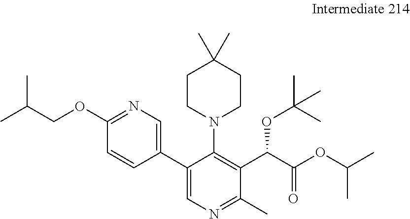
CC(COC1=NC=C(C2=CN=C(C)C(C(C(OC(C)C)=O)OC(C)(C)C)=C2N2CCC(C)(C)CC2)C=C1)C
